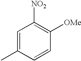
C1=C(C)C=CC([OMe])=C1[NO2]
